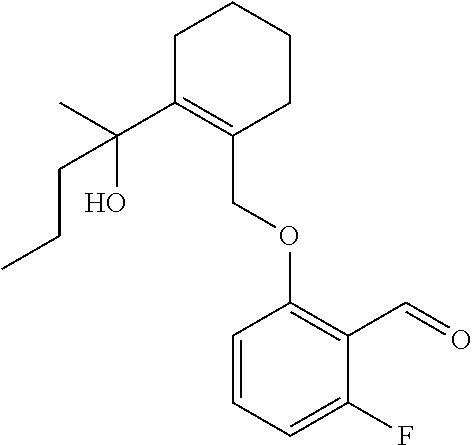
C1C(C(C)(O)CCC)=C(COC2=C(C=O)C(F)=CC=C2)CCC1
